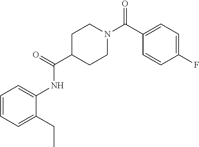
C1(C(N2CCC(C(=O)NC3=CC=CC=C3CC)CC2)=O)=CC=C(F)C=C1
